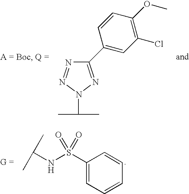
N1=NN(C(C)C)N=C1C1=CC(Cl)=C(OC)C=C1.C(NS(C1=CC=CC=C1)(=O)=O)(C)C
